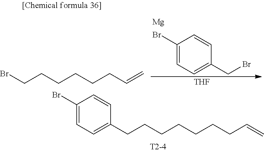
C1(Br)=CC=C(CCCCCCCC=C)C=C1.C1(Br)=CC=C(CBr)C=C1.[Mg].[THF].BrCCCCCCC=C
